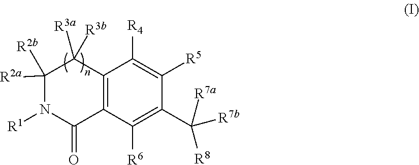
C1([R2b])([R2a])N([R1])C(=O)C2=C(C1([R3b])[R3a])C([R4])=C([R5])C(C([R7a])([R8])[R7b])=C2[R6]
